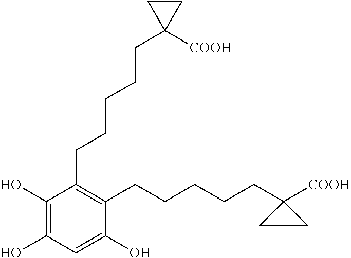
C1(CCCCCC2([COOH])CC2)=C(CCCCCC2([COOH])CC2)C(O)=CC(O)=C1O
